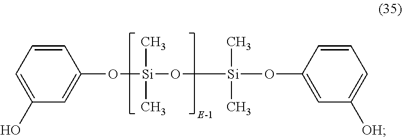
O([Si](O[Si](OC1=CC([OH])=CC=C1)(C)C)(C)C)C1=CC(O)=CC=C1
